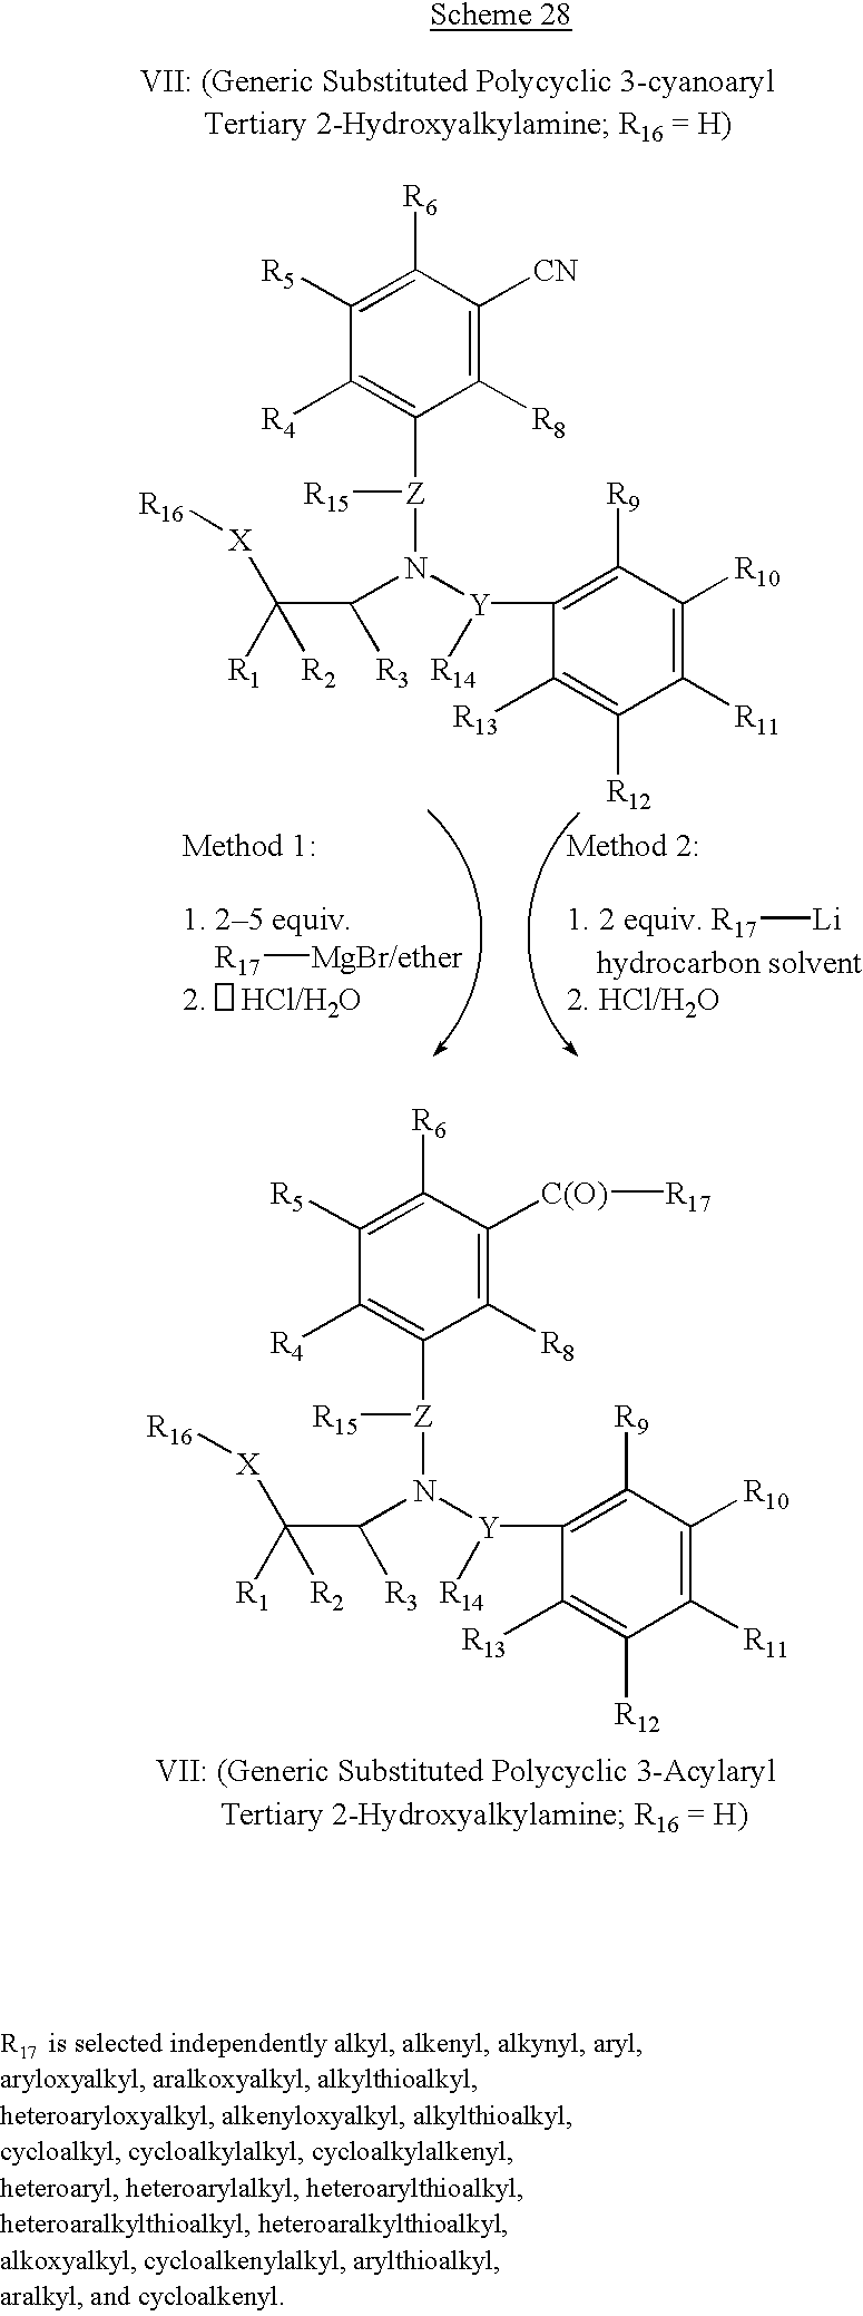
C1([R5])=C([R6])C([CN])=C([R8])C([Z]([R15])N([Y](C2=C([R9])C([R10])=C([R11])C([R12])=C2[R13])[R14])C([R3])C([R2])([R1])[X][R16])=C1[R4].[R17][MgBr/ether].[R17][Li].C1([R5])=C([R6])C([C(O)][R17])=C([R8])C([Z]([R15])N([Y](C2=C([R9])C([R10])=C([R11])C([R12])=C2[R13])[R14])C([R3])C([R2])([R1])[X][R16])=C1[R4]
